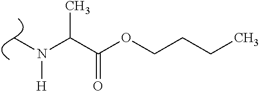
C(C(OCCCC)=O)(N([H])C)C
